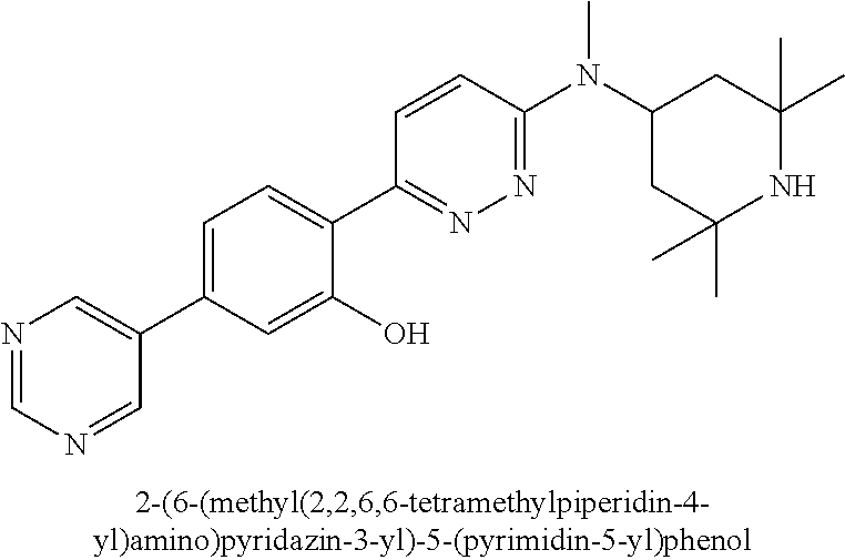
N1=CN=CC(C2=CC=C(C3=NN=C(N(C4CC(C)(C)NC(C)(C)C4)C)C=C3)C(O)=C2)=C1
